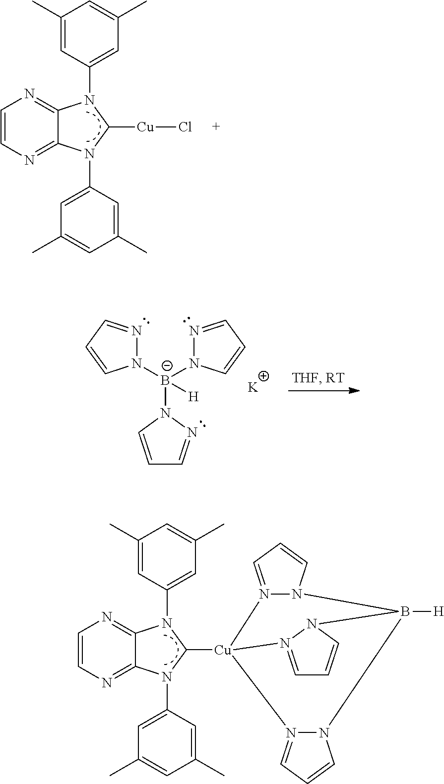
C1(C)=CC(N2C3=NC=CN=C3N(C3=CC(C)=CC(C)=C3)C2[Cu]Cl)=CC(C)=C1.C1(C)=CC(N2C3=NC=CN=C3N(C3=CC(C)=CC(C)=C3)C2[Cu]23N4=CC=CN4B([H])(N4N2=CC=C4)N2C=CC=N32)=CC(C)=C1.N1=CC=CN1[B-](N1N=CC=C1)(N1C=CC=N1)[H].[K]
